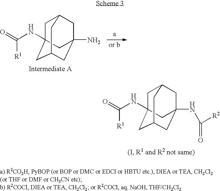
C1C2(NC(=O)[R1])CC3CC(N)(CC1C3)C2.C1C2(NC(=O)[R1])CC3CC(NC([R2])=O)(CC1C3)C2
